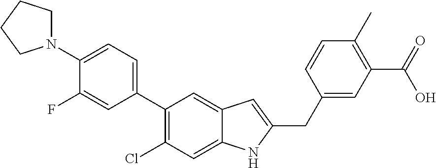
C1(C2=CC=C(N3CCCC3)C(F)=C2)=C(Cl)C=C2C(=C1)C=C(CC1=CC(C(O)=O)=C(C)C=C1)N2
